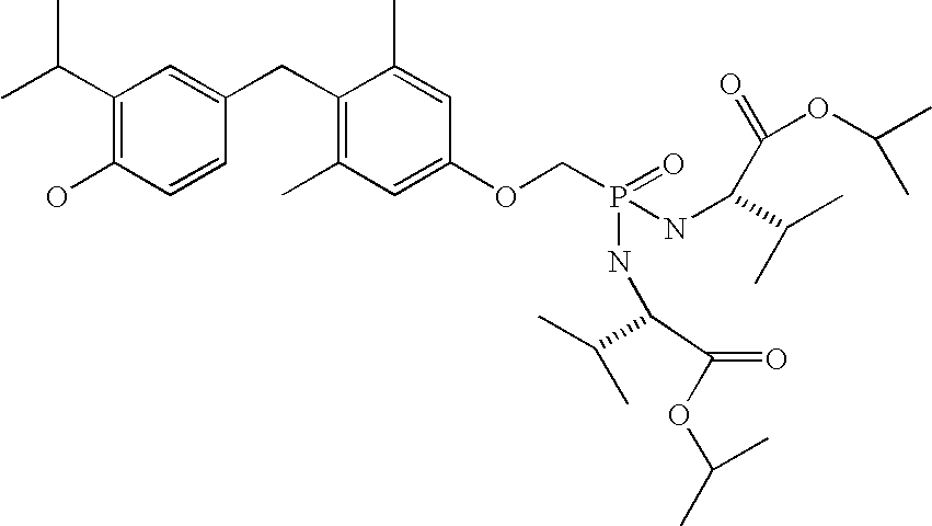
CC(C)C1=C(O)C=CC(CC2=C(C)C=C(OCP(NC(C(=O)OC(C)C)C(C)C)(=O)NC(C(=O)OC(C)C)C(C)C)C=C2C)=C1
